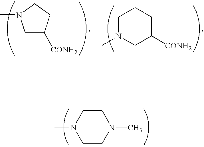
C1N(C)CC([CONH2])CC1.C1C([CONH2])CCN1C.CN1CCN(C)CC1
